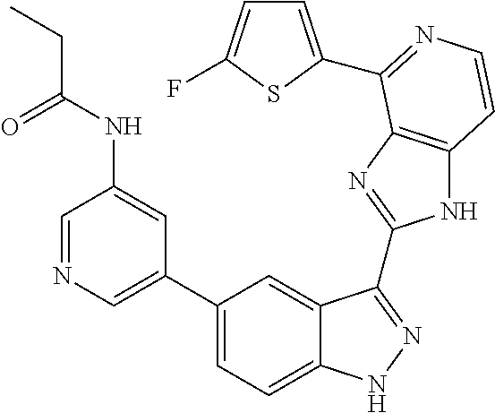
C1(C2=CN=CC(NC(=O)CC)=C2)=CC=C2C(=C1)C(C1=NC3=C(N1)C=CN=C3C1=CC=C(F)S1)=NN2
